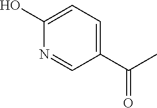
C1(C(C)=O)=CC=C(O)N=C1
